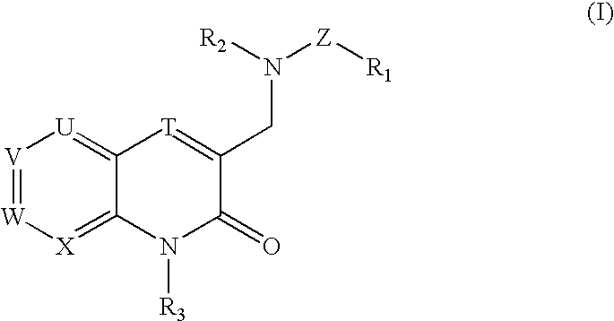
[V]1=[W][X]=C2C(=[U]1)[T]=C(CN([Z][R1])[R2])C(=O)N2[R3]
